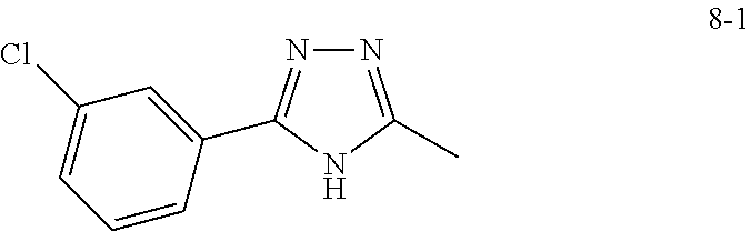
C1=C(Cl)C=C(C2=NN=C(C)N2)C=C1
